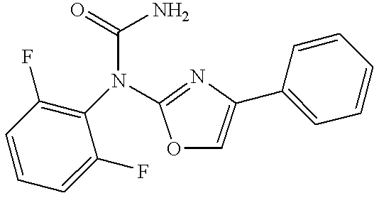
C1=CC(F)=C(N(C(=O)N)C2=NC(C3=CC=CC=C3)=CO2)C(F)=C1
